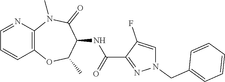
C12=C(N(C)C(=O)C(NC(C3=NN(CC4=CC=CC=C4)C=C3F)=O)C(C)O1)N=CC=C2
